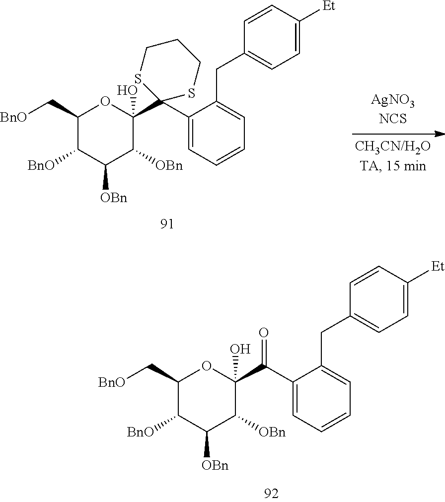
C1(C[BnO])C([BnO])C([OBn])C([OBn])C(C(C2=CC=CC=C2CC2=CC=C([Et])C=C2)=O)(O)O1.C1(C[BnO])C([BnO])C([OBn])C([OBn])C(C2(C3=CC=CC=C3CC3=CC=C([Et])C=C3)SCCCS2)(O)O1
